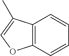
C12=C(C=CC=C1)OC=C2C
